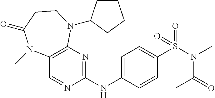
C12=C(N=C(NC3=CC=C(S(N(C)C(=O)C)(=O)=O)C=C3)N=C1)N(C1CCCC1)CCC(=O)N2C
